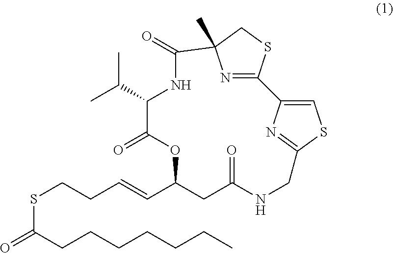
C1=C2N=C(S1)CNC(=O)CC(C=CCCSC(=O)CCCCCCC)OC(=O)C(C(C)C)NC(=O)C1(C)N=C2SC1
